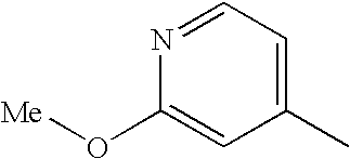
N1=CC=C(C)C=C1O[Me]
